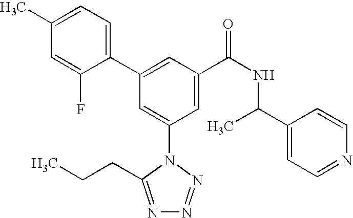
C1(C2=CC(C(NC(C3=CC=NC=C3)C)=O)=CC(N3C(CCC)=NN=N3)=C2)=CC=C(C)C=C1F
